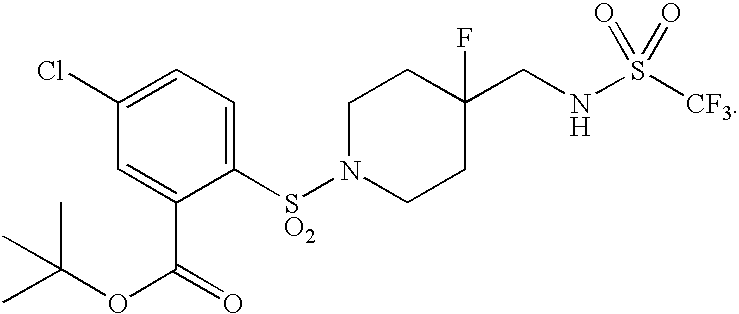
N1([SO2]C2=CC=C(Cl)C=C2C(=O)OC(C)(C)C)CCC(CNS([CF3])(=O)=O)(F)CC1
